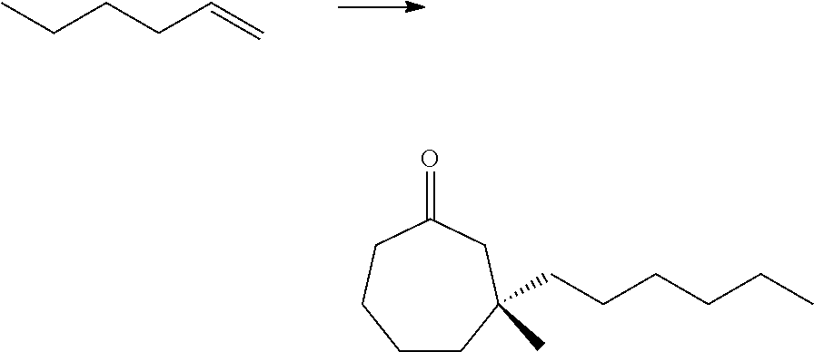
CCCCC=C.C1CC(CCCCCC)(C)CC(=O)CC1
